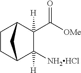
C1([NH2HCl])([H])C2CCC(C1(C([OMe])=O)[H])C2
